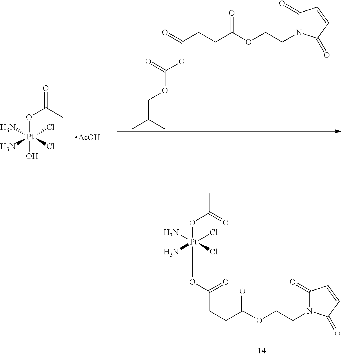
O=C(C)O[Pt](N)(N)(Cl)(Cl)O.[AcOH].C1(=O)N(CCOC(CCC(=O)OC(OCC(C)C)=O)=O)C(=O)C=C1.C1(=O)N(CCOC(CCC(=O)O[Pt](OC(C)=O)(N)(N)(Cl)Cl)=O)C(=O)C=C1
